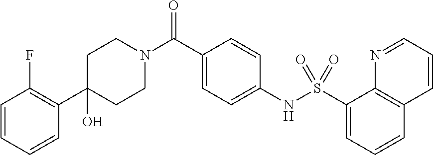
C1(O)(C2=C(F)C=CC=C2)CCN(C(C2=CC=C(NS(C3=CC=CC4=C3N=CC=C4)(=O)=O)C=C2)=O)CC1
